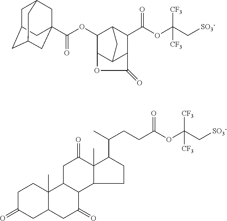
[CF3]C(C[SO3-])(OC(=O)C1C2C3C(C(OC(=O)C45CC6CC(CC(C4)C6)C5)C1C3)OC2=O)[CF3].[CF3]C(C[SO3-])(OC(=O)CCC(C)C1CCC2C1(C)C(=O)CC1C2C(=O)CC2C1(C)CCC(=O)C2)[CF3]
